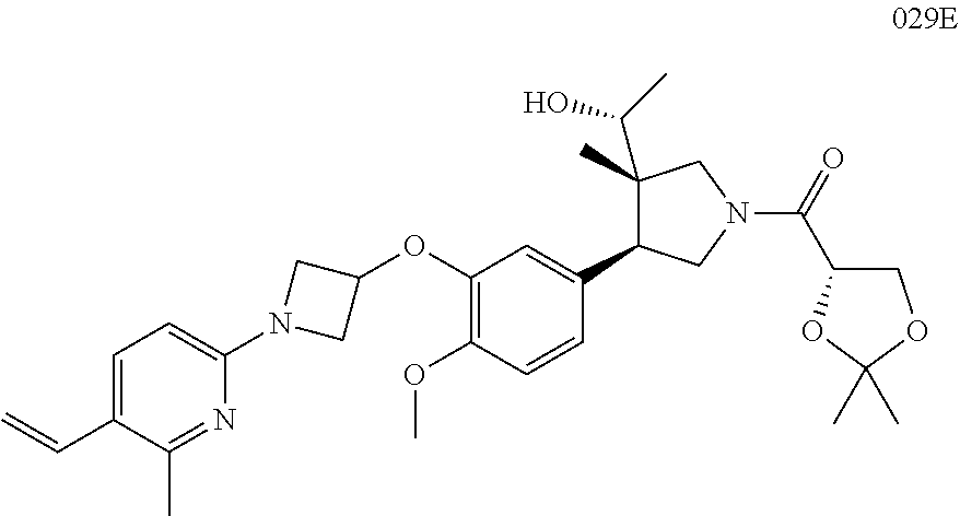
C1=C(C=C)C(C)=NC(N2CC(OC3=C(OC)C=CC(C4C(C)(C(C)O)CN(C(=O)C5COC(C)(C)O5)C4)=C3)C2)=C1
